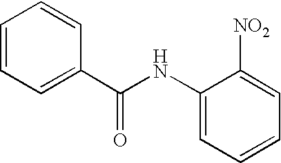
C1=CC=C(C(NC2=CC=CC=C2[NO2])=O)C=C1
